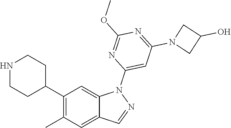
C1(C2CCNCC2)=C(C)C=C2C(=C1)N(C1=CC(N3CC(O)C3)=NC(OC)=N1)N=C2
